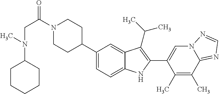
N1(C(CN(C2CCCCC2)C)=O)CCC(C2=CC=C3C(=C2)C(C(C)C)=C(C2=CN4C(=NC=N4)C(C)=C2C)N3)CC1
